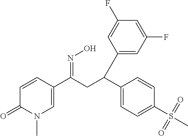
C1=CC(C(CC(C2=CC=C(S(C)(=O)=O)C=C2)C2=CC(F)=CC(F)=C2)=NO)=CN(C)C1=O
